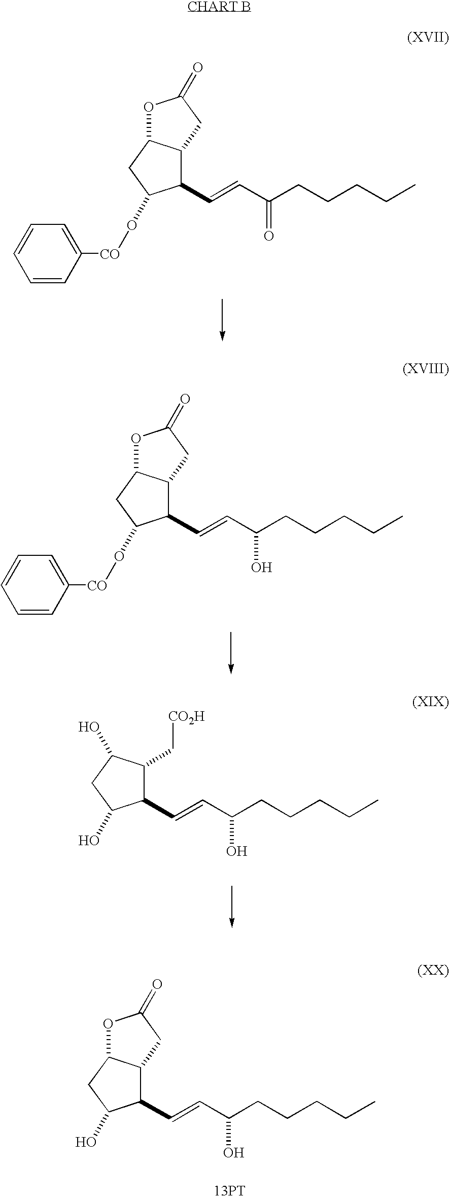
C1=CC([CO]OC2C(C=CC(CCCCC)=O)C3C(C2)OC(=O)C3)=CC=C1.C1=CC([CO]OC2C(C=CC(CCCCC)O)C3C(C2)OC(=O)C3)=CC=C1.C1(C=CC(CCCCC)O)C(C[CO2H])C(O)CC1O.C1(C=CC(CCCCC)O)C2C(CC1O)OC(=O)C2.[13PT]
